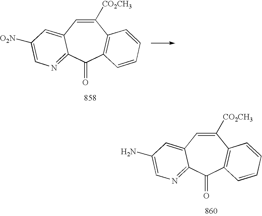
C1([CO2CH3])=CC2=CC(N)=CN=C2C(=O)C2=C1C=CC=C2.C1([CO2CH3])=CC2=CC([O2N])=CN=C2C(=O)C2=C1C=CC=C2
